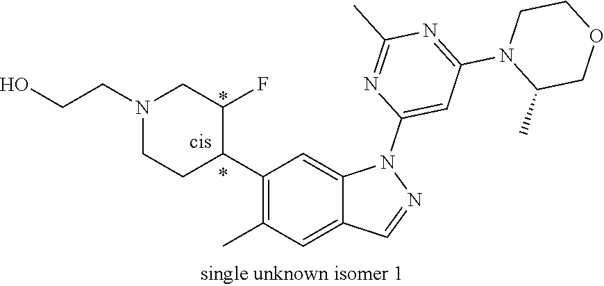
N1(CCO)CCC(C2=C(C)C=C3C(=C2)N(C2=CC(N4C(C)COCC4)=NC(C)=N2)N=C3)C(F)C1
